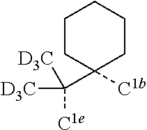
[D3C]C([D3C])(C1([C1b])CCCCC1)[C1e]
